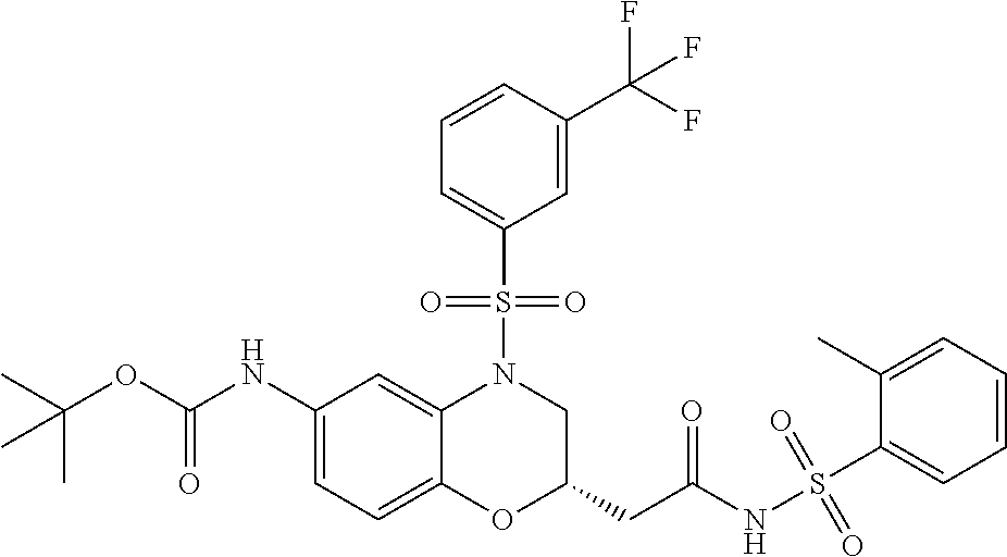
C1(NC(OC(C)(C)C)=O)=CC=C2C(=C1)N(S(C1=CC=CC(C(F)(F)F)=C1)(=O)=O)CC(CC(NS(C1=CC=CC=C1C)(=O)=O)=O)O2
